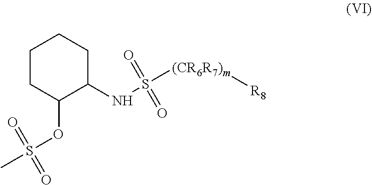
C1CC(OS(C)(=O)=O)C(NS([(CR6R7)m][R8])(=O)=O)CC1
